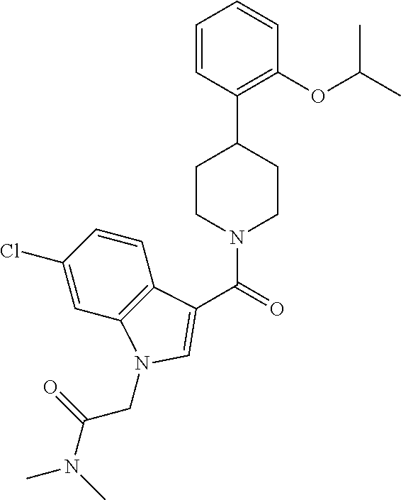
C1=CC(C2CCN(C(=O)C3=CN(CC(=O)N(C)C)C4=C3C=CC(Cl)=C4)CC2)=C(OC(C)C)C=C1
